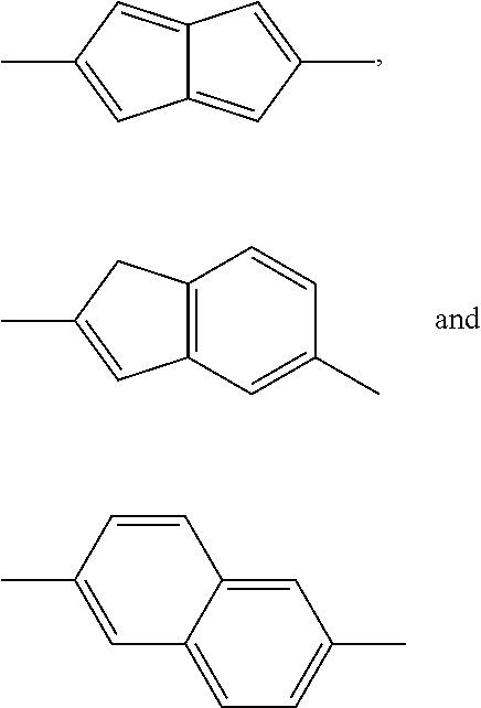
C12=CC(C)=CC1=CC(C)=C2.CC1=CC2=C(C1)C=CC(C)=C2.CC1=CC2=CC=C(C)C=C2C=C1
